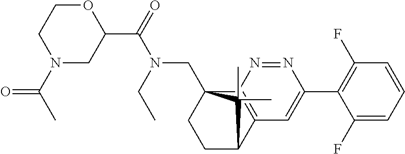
C1(C(=O)N(CC)CC23CCC(C4=C2N=NC(C2=C(F)C=CC=C2F)=C4)C3(C)C)OCCN(C(C)=O)C1
